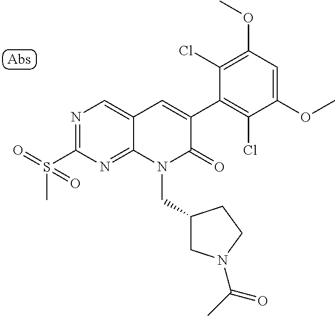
N1=C(S(=O)(C)=O)N=C2C(=C1)C=C(C1=C(Cl)C(OC)=CC(OC)=C1Cl)C(=O)N2CC1CN(C(C)=O)CC1
